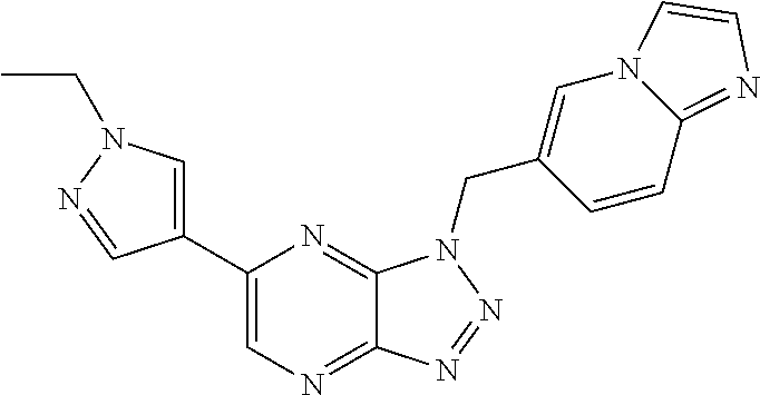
C1=C(C2=CN=C3C(=N2)N(CC2=CN4C(=NC=C4)C=C2)N=N3)C=NN1CC
